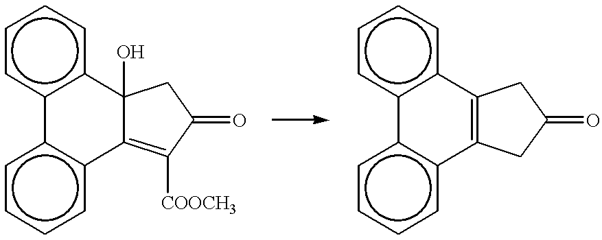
c1c2c(ccc1)C1(O)C(=C([COOCH3])C(=O)C1)c1c-2cccc1.c1c2c(ccc1)C1=C(c3c-2cccc3)CC(=O)C1
